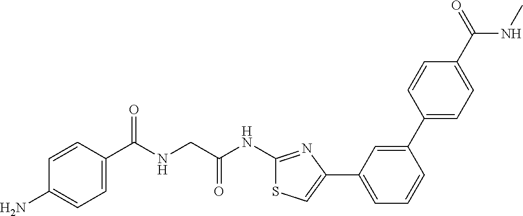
C1=CC(C(NCC(NC2=NC(C3=CC=CC(C4=CC=C(C(=O)NC)C=C4)=C3)=CS2)=O)=O)=CC=C1N
